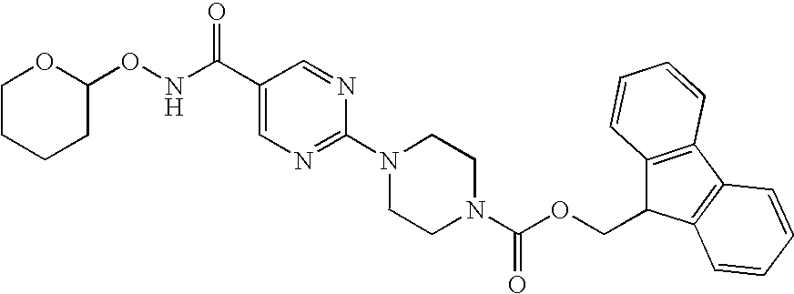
C1CCCC(ONC(C2=CN=C(N3CCN(C(OCC4C5=C(C6=C4C=CC=C6)C=CC=C5)=O)CC3)N=C2)=O)O1
